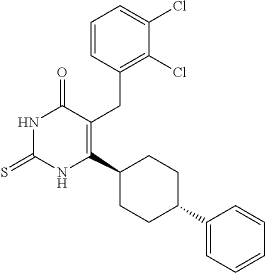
C1=CC(CC2=C(C3CCC(C4=CC=CC=C4)CC3)NC(=S)NC2=O)=C(Cl)C(Cl)=C1
